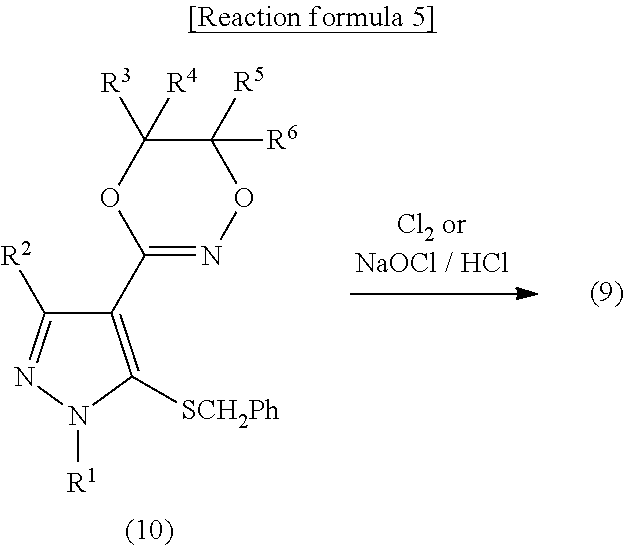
C1(C2=NOC([R5])([R6])C([R3])([R4])O2)=C([SCH2Ph])N([R1])N=C1[R2]
